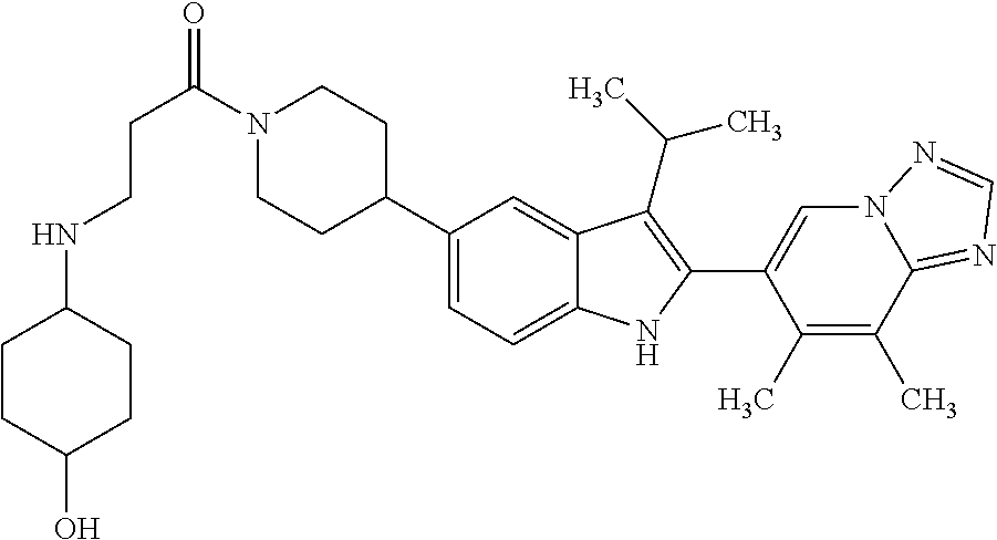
N(CCC(=O)N1CCC(C2=CC=C3C(=C2)C(C(C)C)=C(C2=CN4C(=NC=N4)C(C)=C2C)N3)CC1)C1CCC(O)CC1
